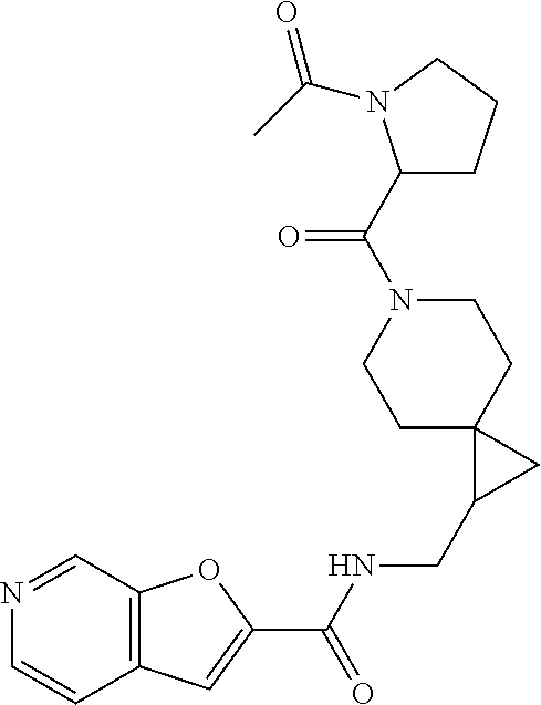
C12=C(C=NC=C1)OC(C(NCC1CC13CCN(C(C1CCCN1C(C)=O)=O)CC3)=O)=C2
